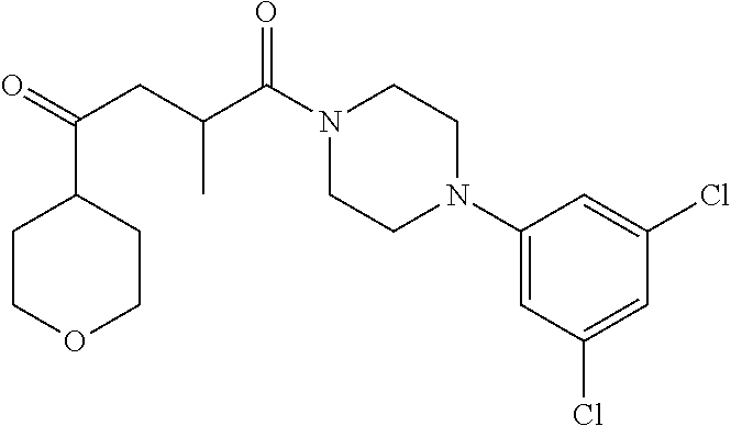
C1(N2CCN(C(C(CC(=O)C3CCOCC3)C)=O)CC2)=CC(Cl)=CC(Cl)=C1
